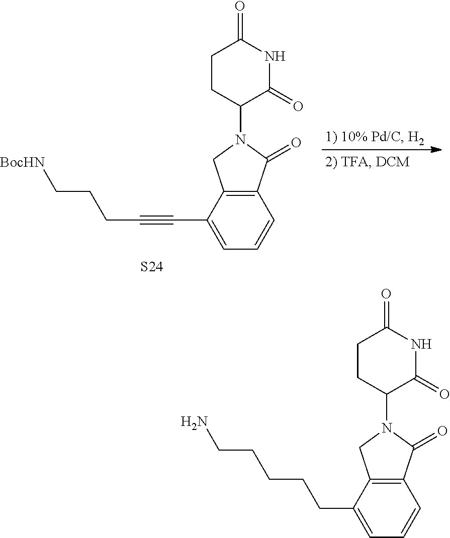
C1CC(N2CC3=C(C2=O)C=CC=C3CCCCCN)C(=O)NC1=O.C1CC(N2CC3=C(C2=O)C=CC=C3C#CCCC[BocHN])C(=O)NC1=O.[S24]
